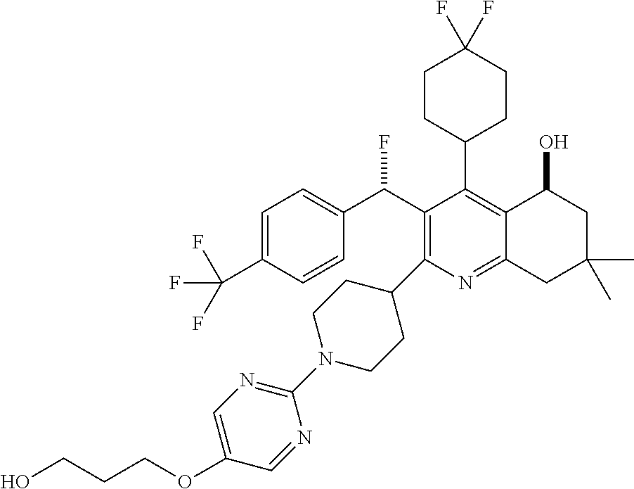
C1=C(C(F)(F)F)C=CC(C(C2=C(C3CCN(C4=NC=C(OCCCO)C=N4)CC3)N=C3C(=C2C2CCC(F)(F)CC2)C(O)CC(C)(C)C3)F)=C1
